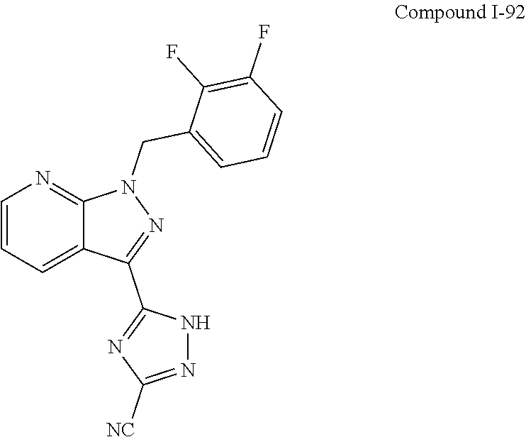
N1=C(C2=NC([NC])=NN2)C2=CC=CN=C2N1CC1=CC=CC(F)=C1F
